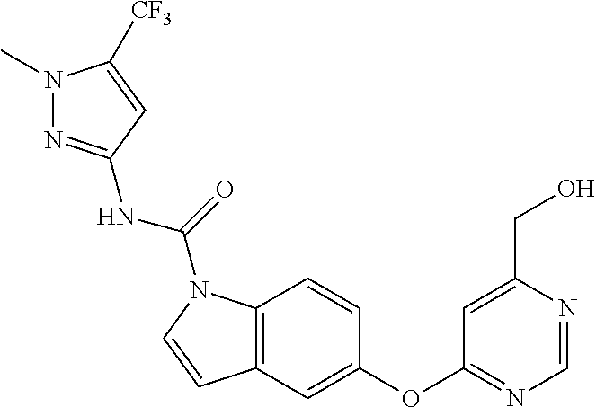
C12=C(C=C(OC3=NC=NC(CO)=C3)C=C1)C=CN2C(=O)NC1=NN(C)C([CF3])=C1
